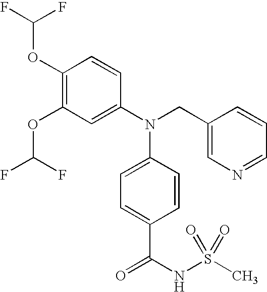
C1(OC(F)F)=C(OC(F)F)C=C(N(CC2=CN=CC=C2)C2=CC=C(C(NS(=O)(=O)C)=O)C=C2)C=C1
